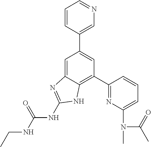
C1=C2C(=C(C3=NC(N(C)C(C)=O)=CC=C3)C=C1C1=CN=CC=C1)NC(NC(=O)NCC)=N2
